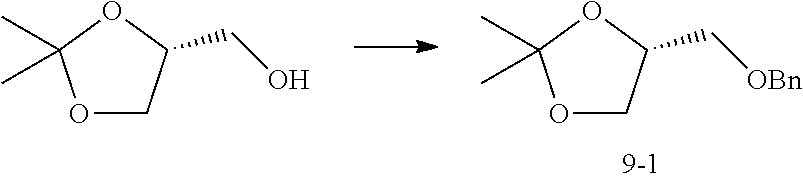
O1CC(C[OBn])OC1(C)C.O1CC(CO)OC1(C)C
